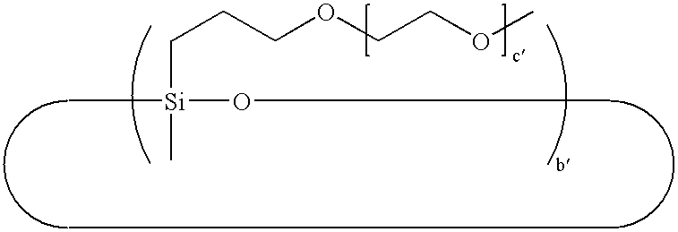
C[Si](OC)(CCCOCCOC)C
